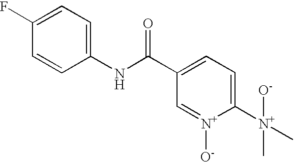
C1=CC(NC(C2=CC=C([N+](C)([O-])C)[N+]([O-])=C2)=O)=CC=C1F
